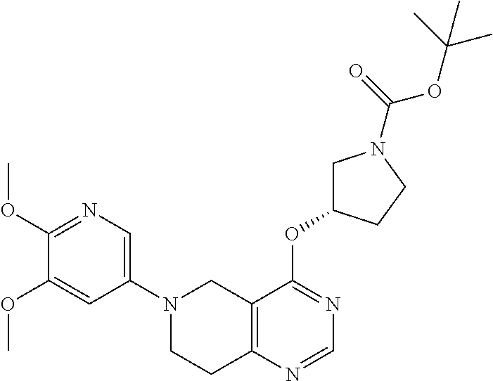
C1(OC)=NC=C(N2CCC3=C(C2)C(OC2CN(C(=O)OC(C)(C)C)CC2)=NC=N3)C=C1OC
